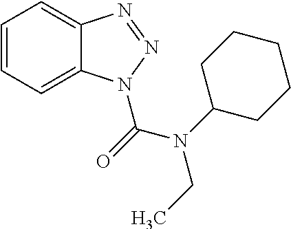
C1=CC=C2C(=C1)N=NN2C(=O)N(C1CCCCC1)CC
